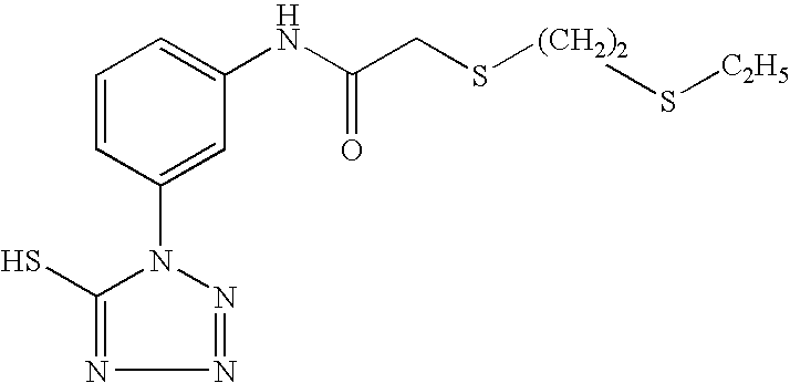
C1=CC(N2C(S)=NN=N2)=CC(NC(CS[(CH2)2]S[C2H5])=O)=C1
